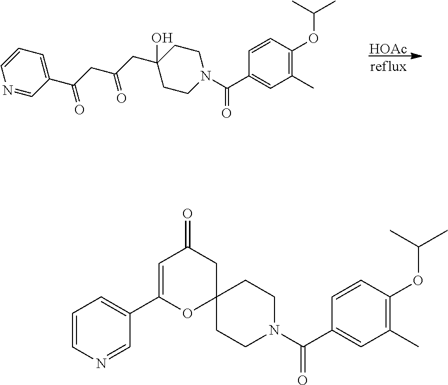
[HOAc].C1=CC=C(C(=O)CC(=O)CC2(O)CCN(C(=O)C3=CC(C)=C(OC(C)C)C=C3)CC2)C=N1.C1=CN=CC(C2=CC(=O)CC3(O2)CCN(C(C2=CC(C)=C(OC(C)C)C=C2)=O)CC3)=C1
